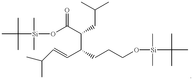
CC(C)(C)[Si](C)(C)OC(C(C(C=CC(C)C)CCCO[Si](C(C)(C)C)(C)C)CC(C)C)=O
